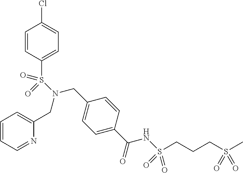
C1=CC=NC(CN(CC2=CC=C(C(=O)NS(=O)(=O)CCCS(C)(=O)=O)C=C2)S(C2=CC=C(Cl)C=C2)(=O)=O)=C1
